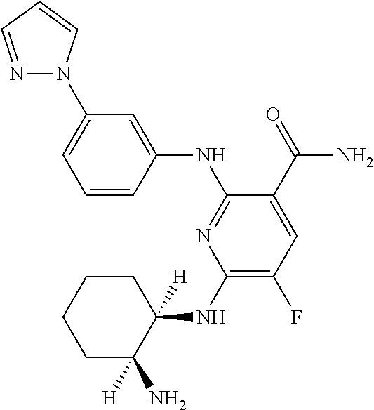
C1(NC2([H])CCCCC2([H])N)=C(F)C=C(C(=O)N)C(NC2=CC(N3N=CC=C3)=CC=C2)=N1
